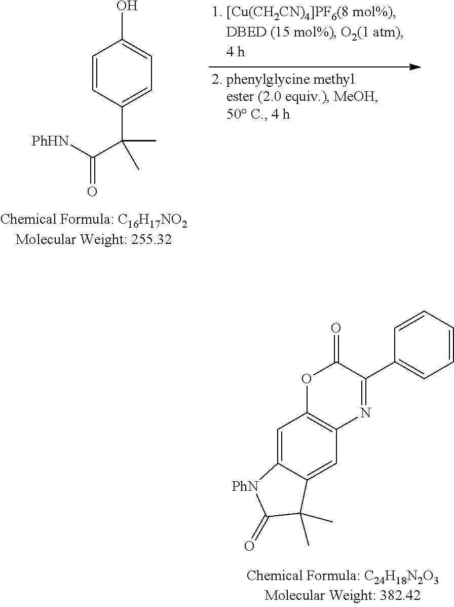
C1=CC(C(C([PhHN])=O)(C)C)=CC=C1O.O1C2=C(N=C(C3=CC=CC=C3)C1=O)C=C1C(=C2)[PhN]C(=O)C1(C)C
